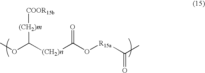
[(CH2)m]([COOR15b])C([(CH2)n]C(O[R15a]C(C)=O)=O)OC
